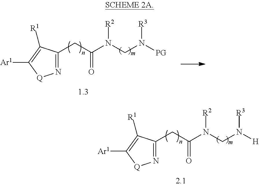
N1=C(CC(N(CN([H])[R3])[R2])=O)C([R1])=C([Ar1])[Q]1.N1=C(CC(N(CN([PG])[R3])[R2])=O)C([R1])=C([Ar1])[Q]1
